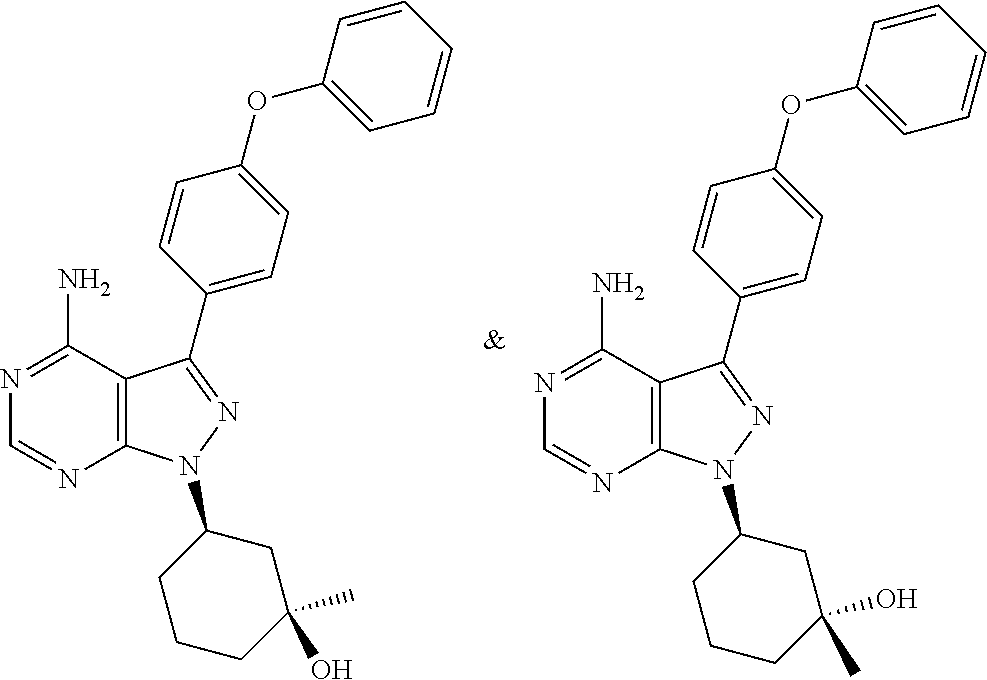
C12=C(N(C3CCCC(O)(C)C3)N=C1C1=CC=C(OC3=CC=CC=C3)C=C1)N=CN=C2N.C12=C(N(C3CCCC(C)(O)C3)N=C1C1=CC=C(OC3=CC=CC=C3)C=C1)N=CN=C2N
